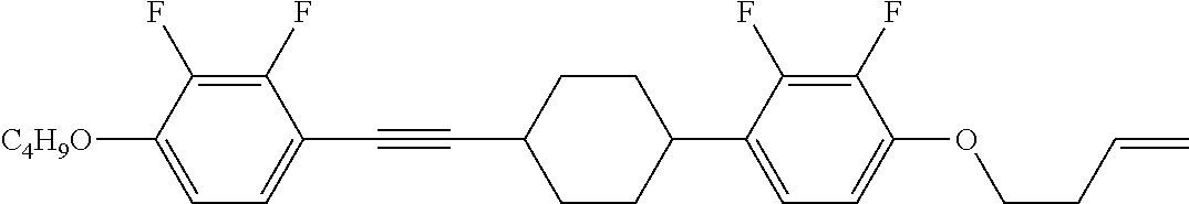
C1(F)=C(F)C([C4H9O])=CC=C1C#CC1CCC(C2=CC=C(OCCC=C)C(F)=C2F)CC1
